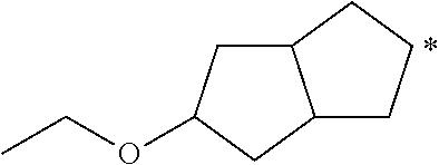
C12CC(OCC)CC1CCC2
